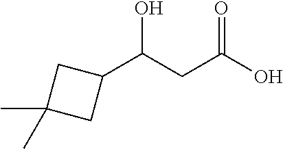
C1(C(CC(O)=O)O)CC(C)(C)C1
